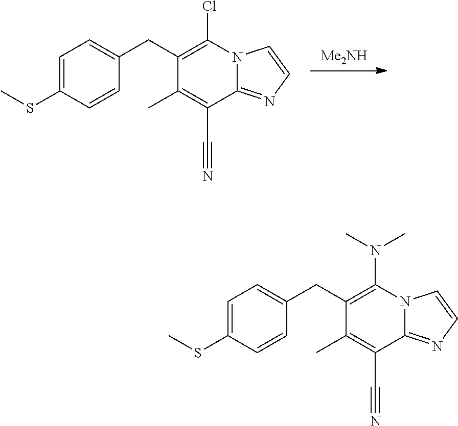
C1=C(SC)C=CC(CC2=C(Cl)N3C(=NC=C3)C(C#N)=C2C)=C1.[Me2NH].C1=C(SC)C=CC(CC2=C(N(C)C)N3C(=NC=C3)C(C#N)=C2C)=C1
